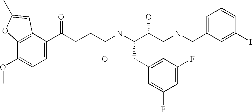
C1=C(C(CCC(NC(C(CNCC2=CC=CC(I)=C2)O)CC2=CC(F)=CC(F)=C2)=O)=O)C2=C(C(OC)=C1)OC(C)=C2
